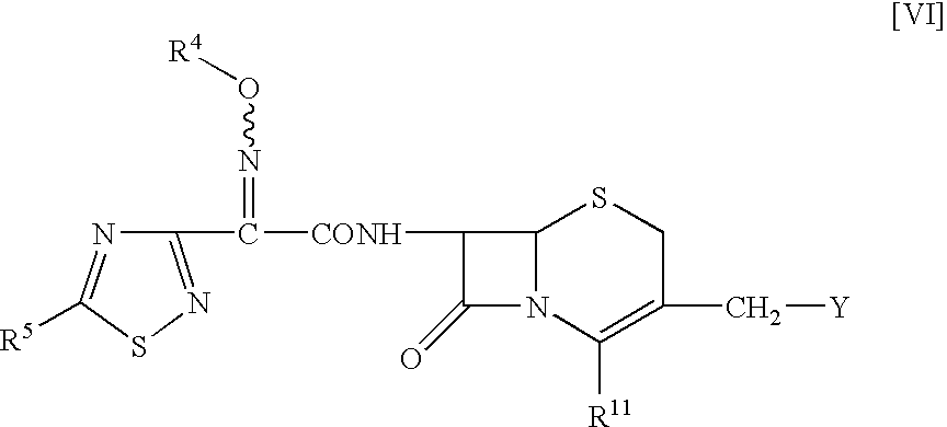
C1(C([CONH]C2C(=O)N3C2SCC(C[Y])=C3[R11])=NO[R4])=NSC([R5])=N1
